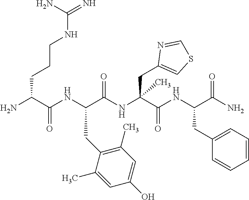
NC(C(NC(C(NC(C(NC(C(N)=O)CC1=CC=CC=C1)=O)(CC1=CSC=N1)C)=O)CC1=C(C)C=C(O)C=C1C)=O)CCCNC(=N)N
